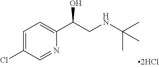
C1=C(Cl)C=NC(C(CNC(C)(C)C)O)=C1
